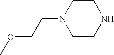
C1CN(CCOC)CCN1
